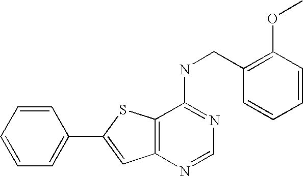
C12=C(N=CN=C1NCC1=C(OC)C=CC=C1)C=C(C1=CC=CC=C1)S2
